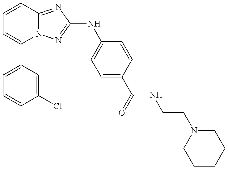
C1=C(C2=CC=CC3=NC(NC4=CC=C(C(=O)NCCN5CCCCC5)C=C4)=NN23)C=C(Cl)C=C1
